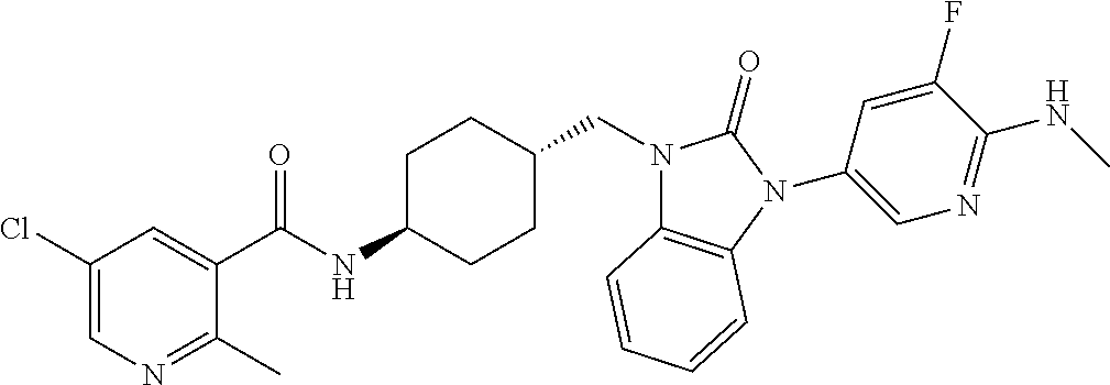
C1(Cl)=CN=C(C)C(C(NC2CCC(CN3C4=C(N(C5=CN=C(NC)C(F)=C5)C3=O)C=CC=C4)CC2)=O)=C1
